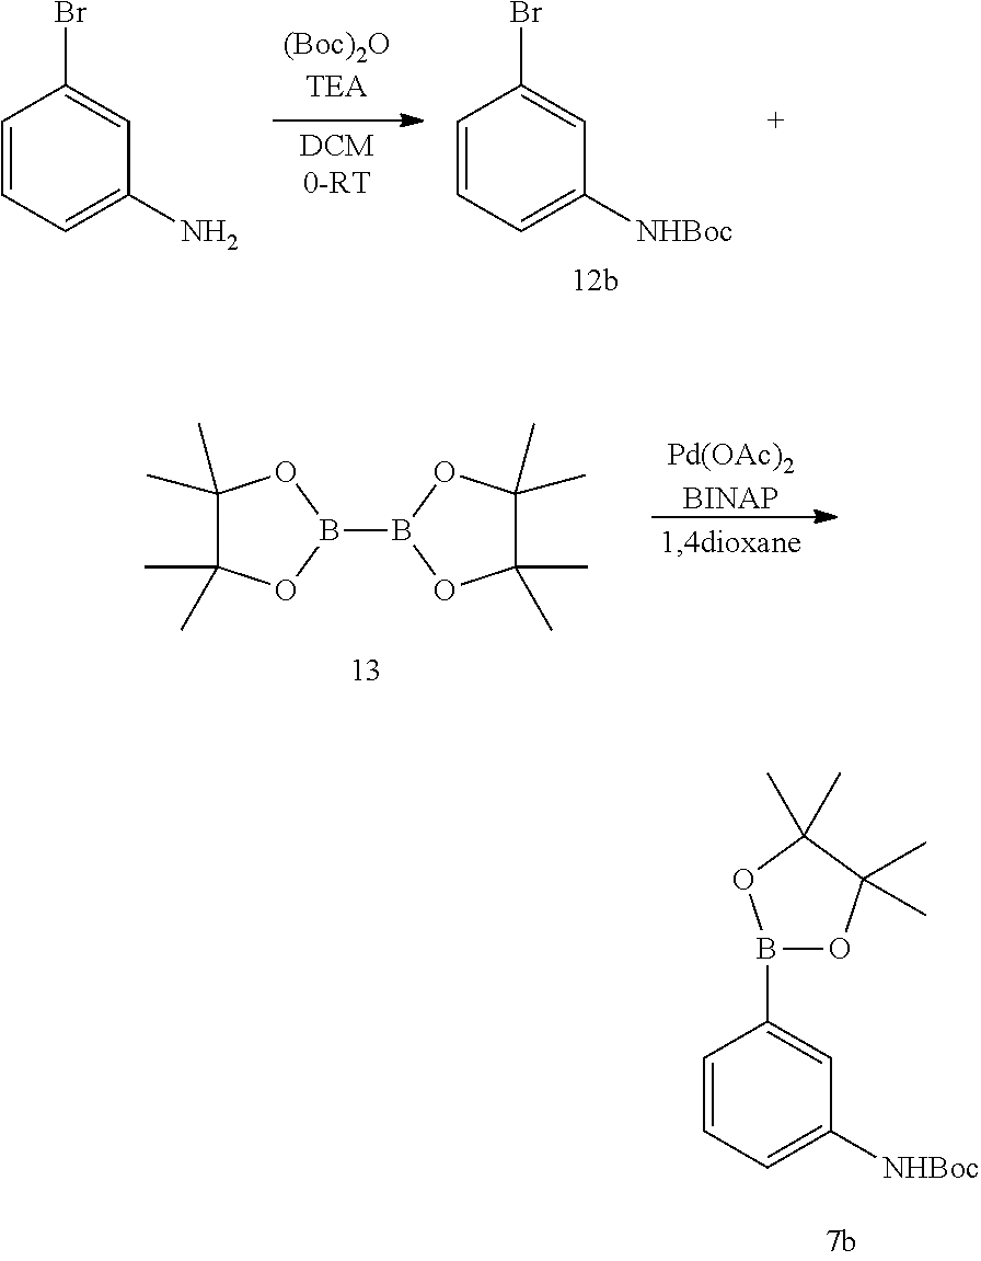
[Pd(OAc)2BINAP].C1(C)(C)C(C)(C)OB(B2OC(C)(C)C(C)(C)O2)O1.B1(C2=CC([NHBoc])=CC=C2)OC(C)(C)C(C)(C)O1.C1=CC=C(N)C=C1Br.C1=CC=C([NHBoc])C=C1Br
